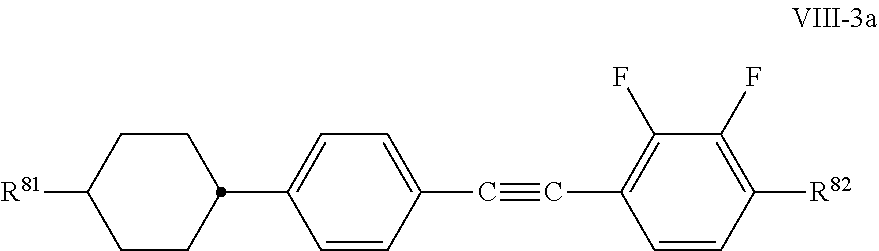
C(#CC1=C(F)C(F)=C([R82])C=C1)C1=CC=C(C2CCC([R81])CC2)C=C1
